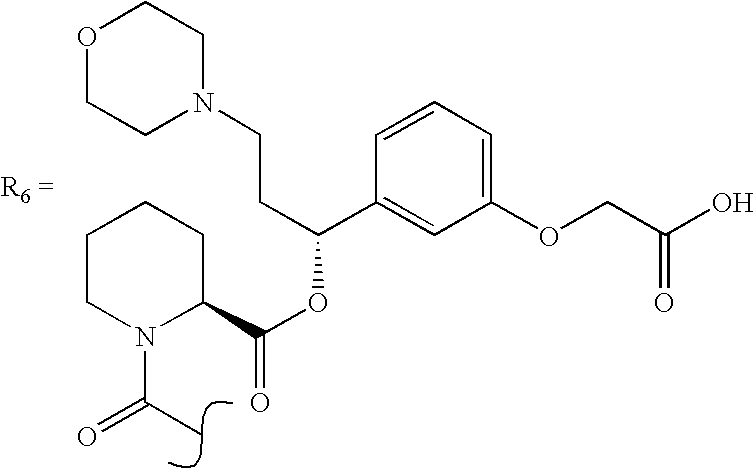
C1CN(C(=O)C)C(C(OC(C2=CC(OCC(O)=O)=CC=C2)CCN2CCOCC2)=O)CC1
